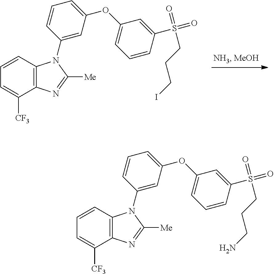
C12=C(C=CC=C1[CF3])N(C1=CC(OC3=CC=CC(S(=O)(=O)CCCI)=C3)=CC=C1)C([Me])=N2.C12=C(C=CC=C1[CF3])N(C1=CC(OC3=CC=CC(S(=O)(=O)CCCN)=C3)=CC=C1)C([Me])=N2
